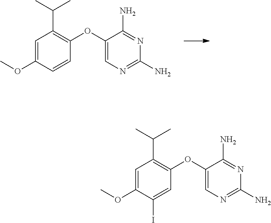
C1=C(OC)C=CC(OC2=CN=C(N)N=C2N)=C1C(C)C.C1=C(OC)C(I)=CC(OC2=CN=C(N)N=C2N)=C1C(C)C
